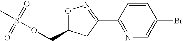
CS(OCC1ON=C(C2=NC=C(Br)C=C2)C1)(=O)=O
